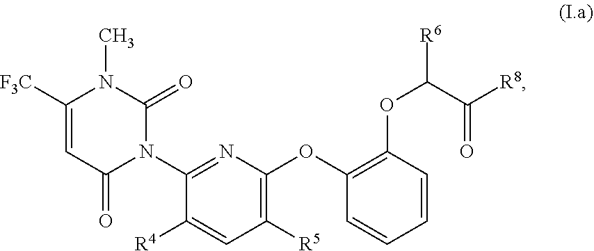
C1([F3C])=CC(=O)N(C2=NC(OC3=C(OC([R6])C([R8])=O)C=CC=C3)=C([R5])C=C2[R4])C(=O)N1C
